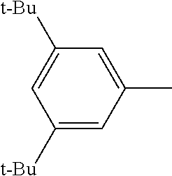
C1=C([t-Bu])C=C([t-Bu])C=C1C
